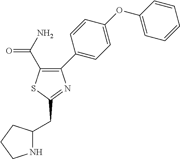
C1(CC2NCCC2)=NC(C2=CC=C(OC3=CC=CC=C3)C=C2)=C(C(=O)N)S1
